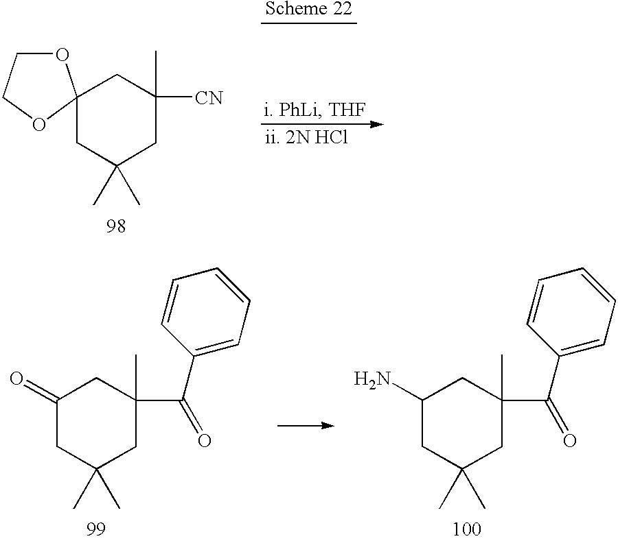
C1C(C)(C)CC(C)(C(C2=CC=CC=C2)=O)CC1=O.C1C(C)(C)CC(C)(C(C2=CC=CC=C2)=O)CC1N.C1C(C)(C)CC(C)([CN])CC12OCCO2
